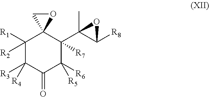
C1([R1])([R2])C([R3])([R4])C(=O)C([R6])([R5])C(C2(C)C([R8])O2)([R7])C12OC2
